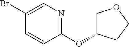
C1(Br)=CN=C(OC2COCC2)C=C1
